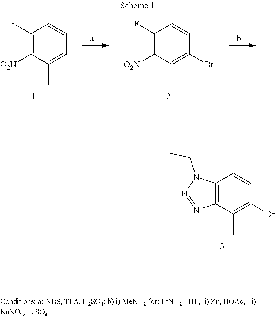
C12=C(C(C)=C(Br)C=C1)N=NN2CC.C1(F)=C([O2N])C(C)=CC=C1.C1(F)=C([O2N])C(C)=C(Br)C=C1
